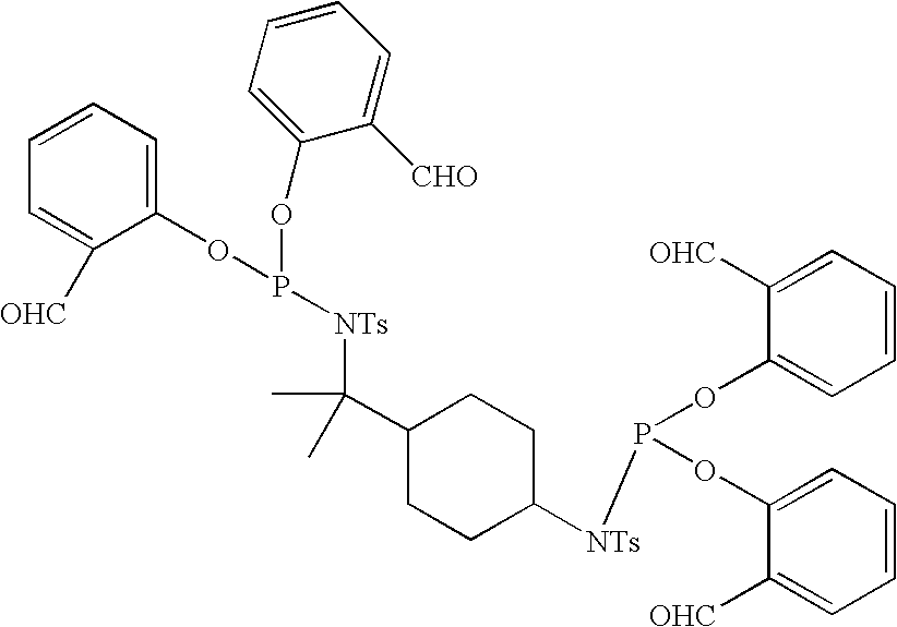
C1=CC=C(OP(OC2=CC=CC=C2[CHO])[NTs]C(C2CCC([NTs]P(OC3=CC=CC=C3[OHC])OC3=CC=CC=C3[OHC])CC2)(C)C)C([OHC])=C1
